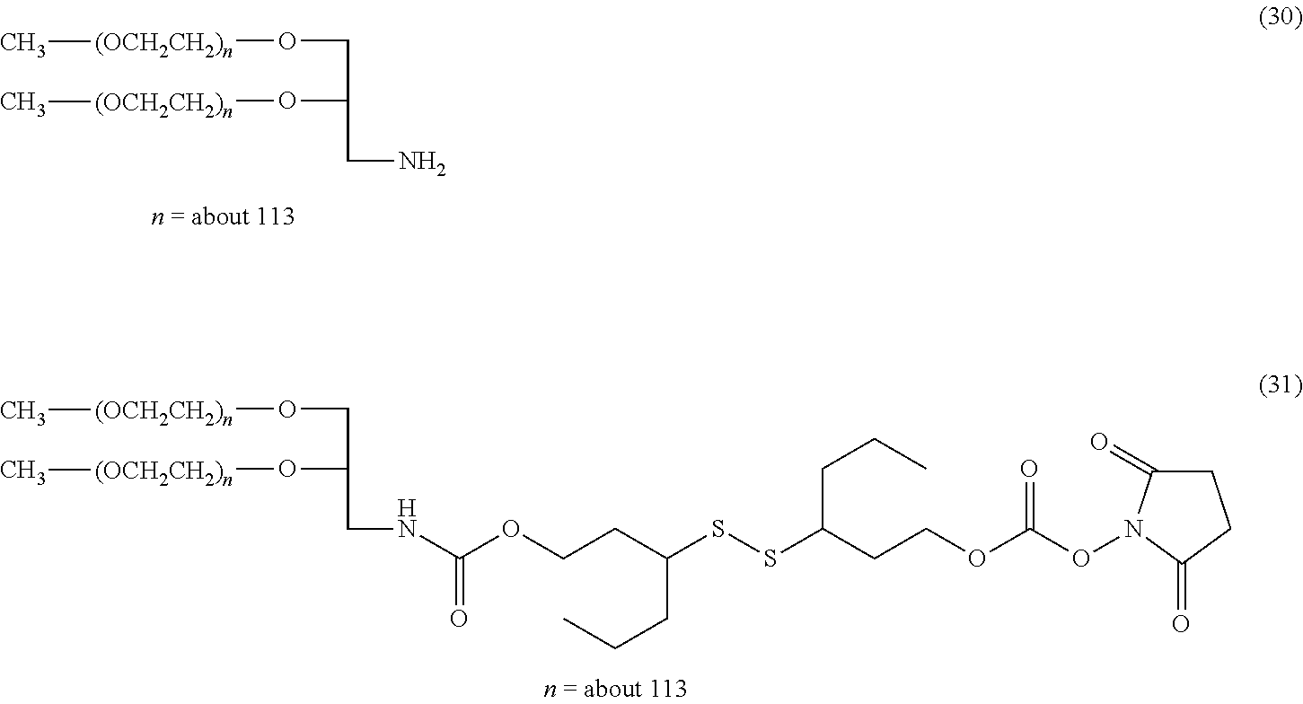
O(CC(O[(OCH2CH2)n]C)CN)[(OCH2CH2)n]C.O(CC(O[(OCH2CH2)n]C)CNC(=O)OCCC(CCC)SSC(CCC)CCOC(ON1C(=O)CCC1=O)=O)[(OCH2CH2)n]C
